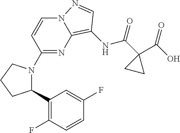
C1(N2C(C3=C(F)C=CC(F)=C3)CCC2)=NC2=C(NC(C3(C(=O)O)CC3)=O)C=NN2C=C1
